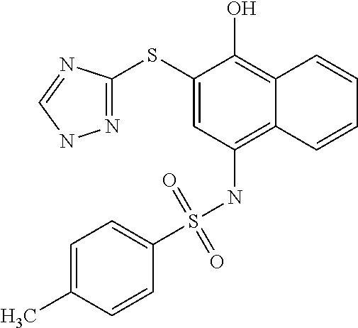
C1(SC2=NNC=N2)=CC(NS(C2=CC=C(C)C=C2)(=O)=O)=C2C(=C1O)C=CC=C2
